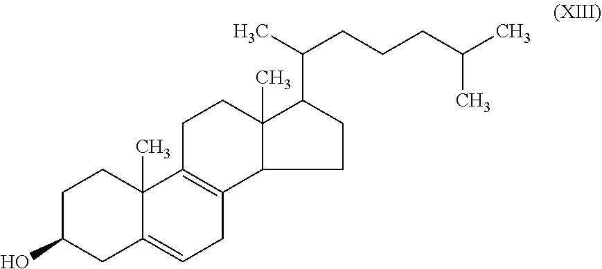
C1C(O)CC2=CCC3=C(C2(C)C1)CCC1(C)C3CCC1C(C)CCCC(C)C
